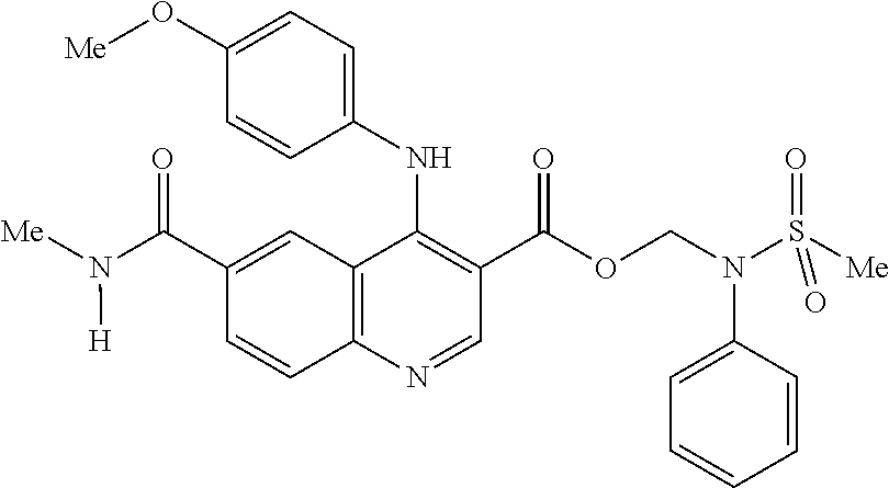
C12=C(N=CC(C(OCN(S([Me])(=O)=O)C3=CC=CC=C3)=O)=C1NC1=CC=C(O[Me])C=C1)C=CC(C(N([Me])[H])=O)=C2
